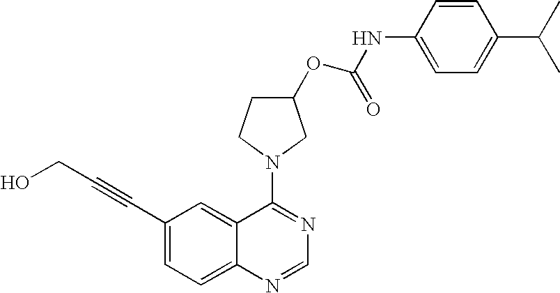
C12=CC(C#CCO)=CC=C1N=CN=C2N1CCC(OC(=O)NC2=CC=C(C(C)C)C=C2)C1
